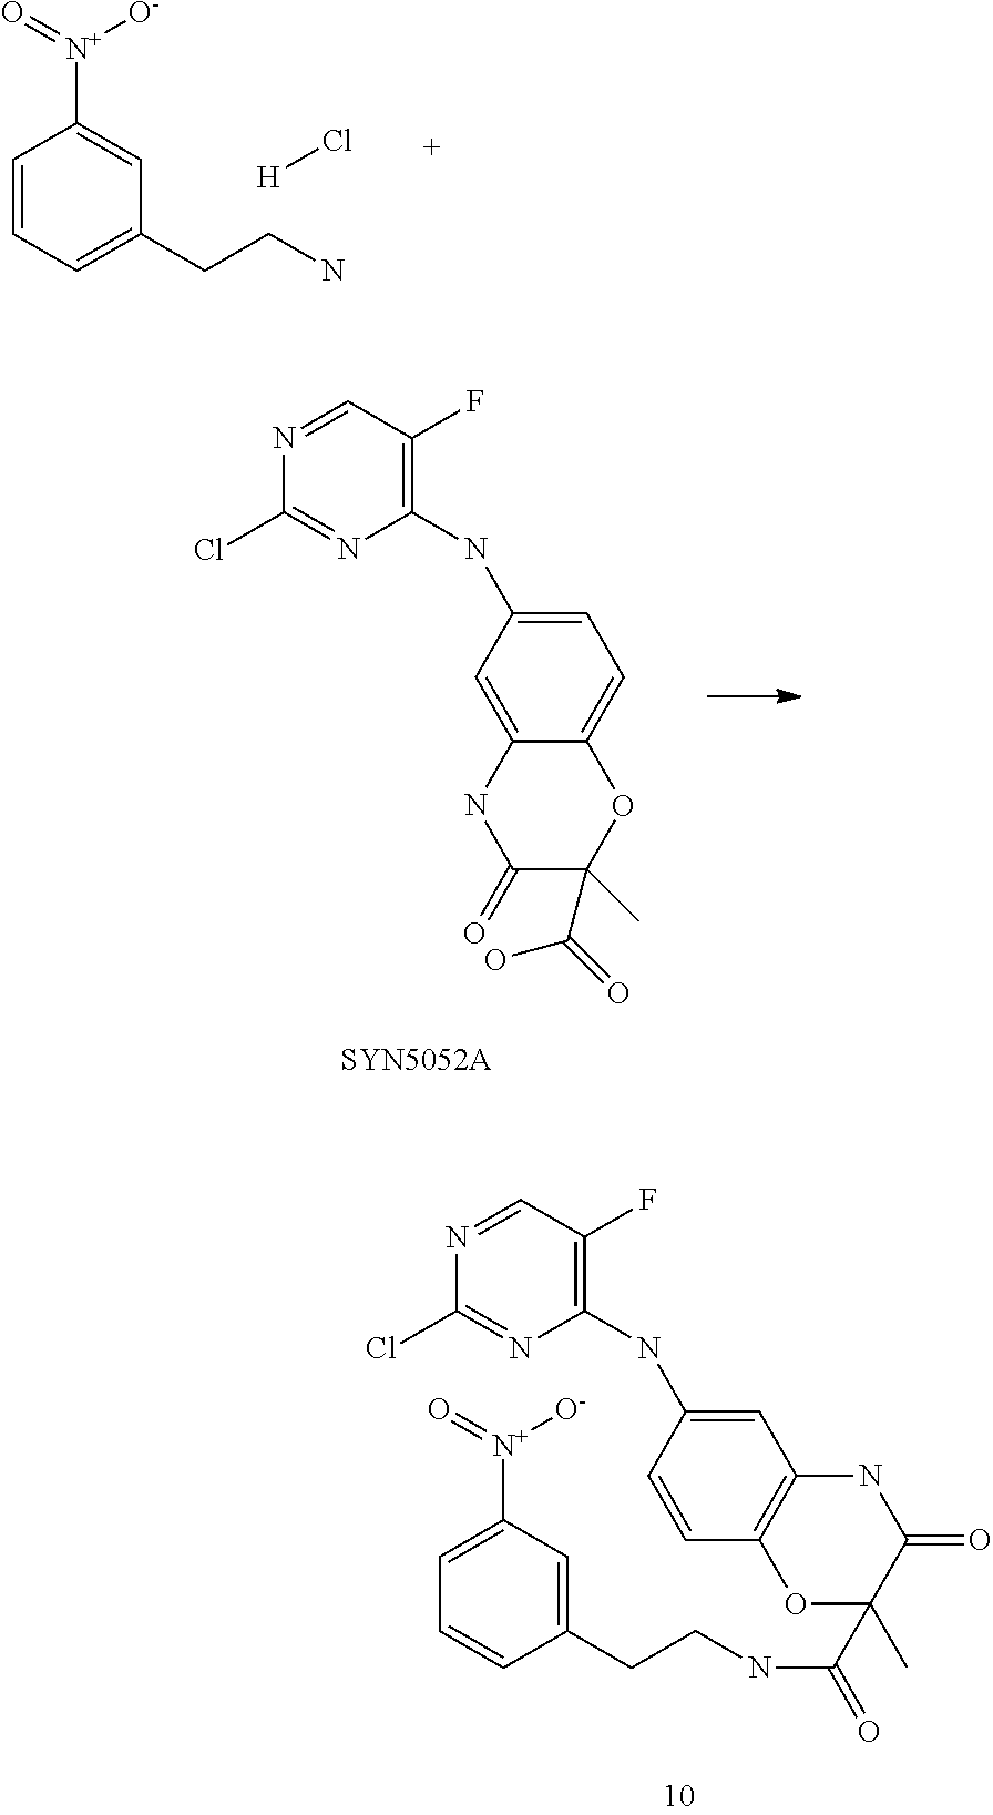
C1=CC=C(CCN)C=C1[N+]([O-])=O.[H]Cl.C1(NC2=CC=C3C(=C2)NC(=O)C(C(O)=O)(C)O3)=C(F)C=NC(Cl)=N1.C1(NC2=CC3=C(C=C2)OC(C)(C(NCCC2=CC([N+]([O-])=O)=CC=C2)=O)C(=O)N3)=C(F)C=NC(Cl)=N1
